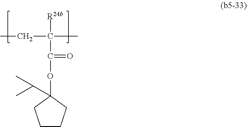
C1CCC(OC(C([R24b])(C)CC)=O)(C(C)C)C1
